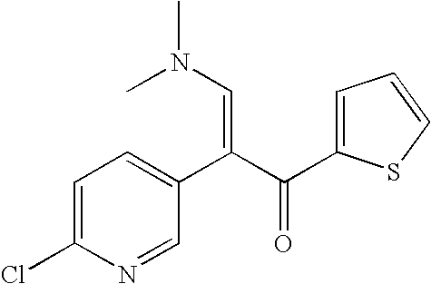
C1=C(Cl)N=CC(C(C(=O)C2=CC=CS2)=CN(C)C)=C1
